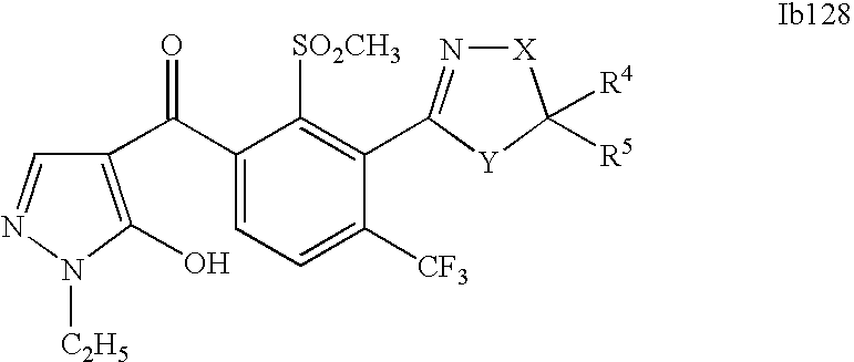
C1(C(C2=C(O)N([C2H5])N=C2)=O)=CC=C([CF3])C(C2=N[X]C([R4])([R5])[Y]2)=C1[SO2CH3]
